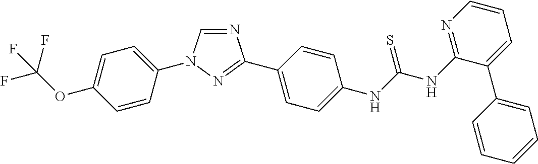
C1=C(OC(F)(F)F)C=CC(N2C=NC(C3=CC=C(NC(NC4=NC=CC=C4C4=CC=CC=C4)=S)C=C3)=N2)=C1
